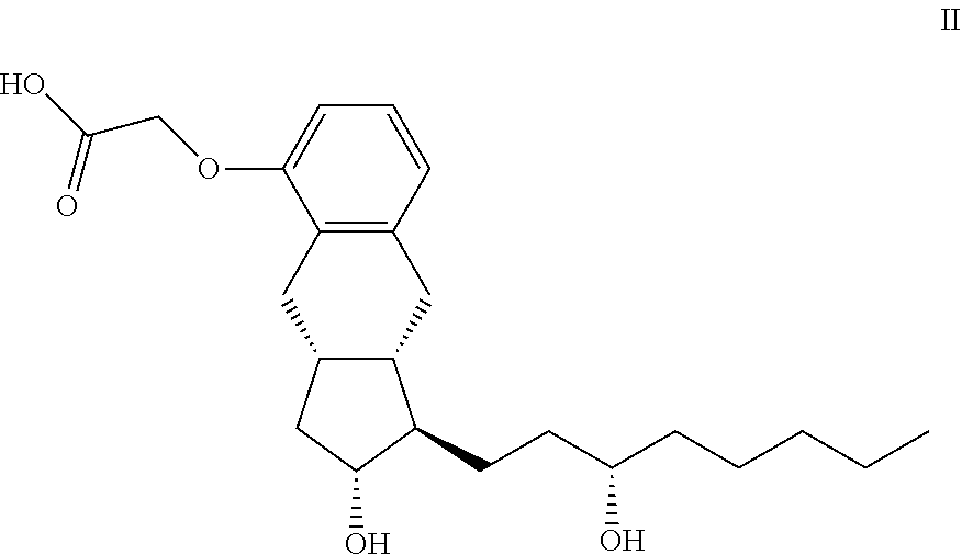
C12=C(CC3C(C1)CC(O)C3CCC(CCCCC)O)C=CC=C2OCC(O)=O
